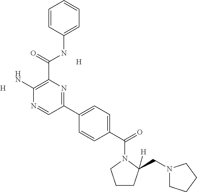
C1=CC(NC(=O)C2=C(N)N=CC(C3=CC=C(C(=O)N4CCCC4(CN4CCCC4)[H])C=C3)=N2)=CC=C1.[H].[H]
